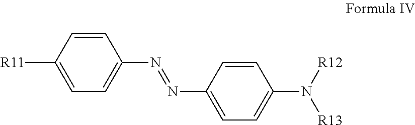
C1=C([R11])C=CC(N=NC2=CC=C(N([R12])[R13])C=C2)=C1
